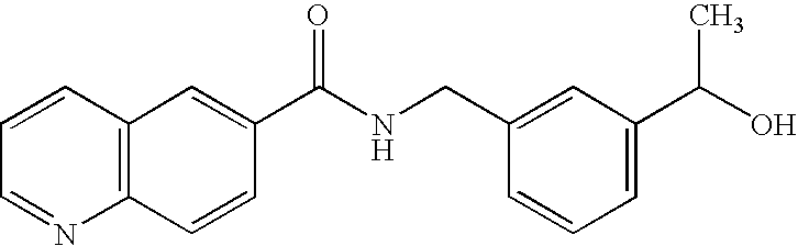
C1=CC=NC2=C1C=C(C(NCC1=CC(C(O)C)=CC=C1)=O)C=C2
